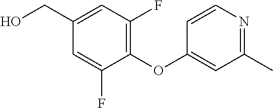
C1(CO)=CC(F)=C(OC2=CC(C)=NC=C2)C(F)=C1
